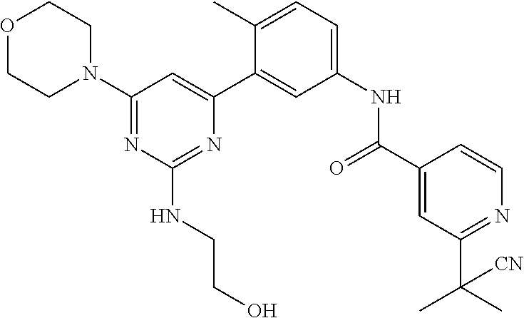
C1(N2CCOCC2)=NC(NCCO)=NC(C2=CC(NC(C3=CC(C([CN])(C)C)=NC=C3)=O)=CC=C2C)=C1
